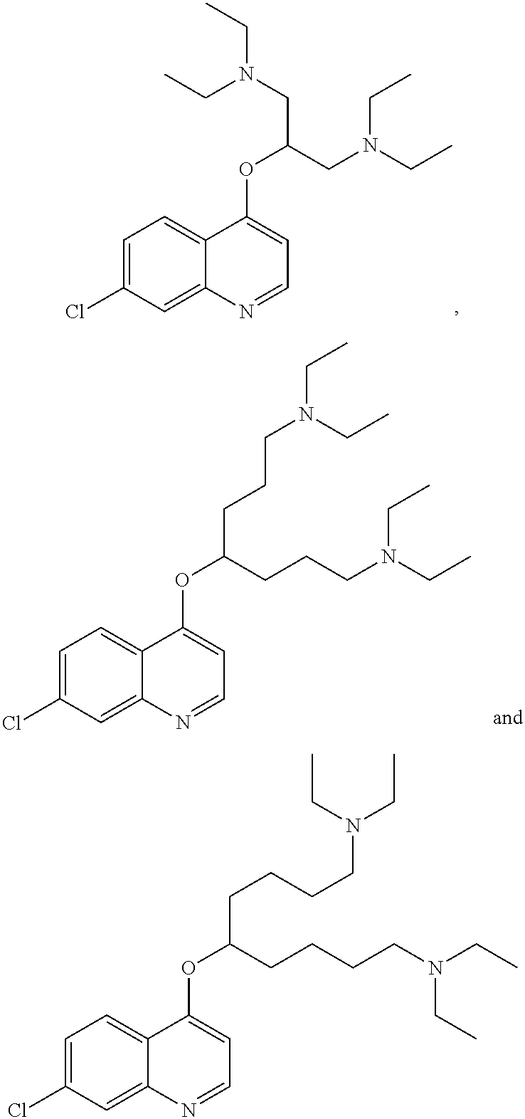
C1=C(Cl)C=C2C(=C1)C(OC(CN(CC)CC)CN(CC)CC)=CC=N2.C1=C(Cl)C=C2C(=C1)C(OC(CCCN(CC)CC)CCCN(CC)CC)=CC=N2.C1=C(Cl)C=C2C(=C1)C(OC(CCCCN(CC)CC)CCCCN(CC)CC)=CC=N2
